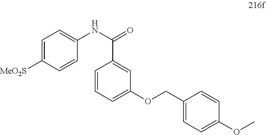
C1=C([MeO2S])C=CC(NC(=O)C2=CC(OCC3=CC=C(OC)C=C3)=CC=C2)=C1
